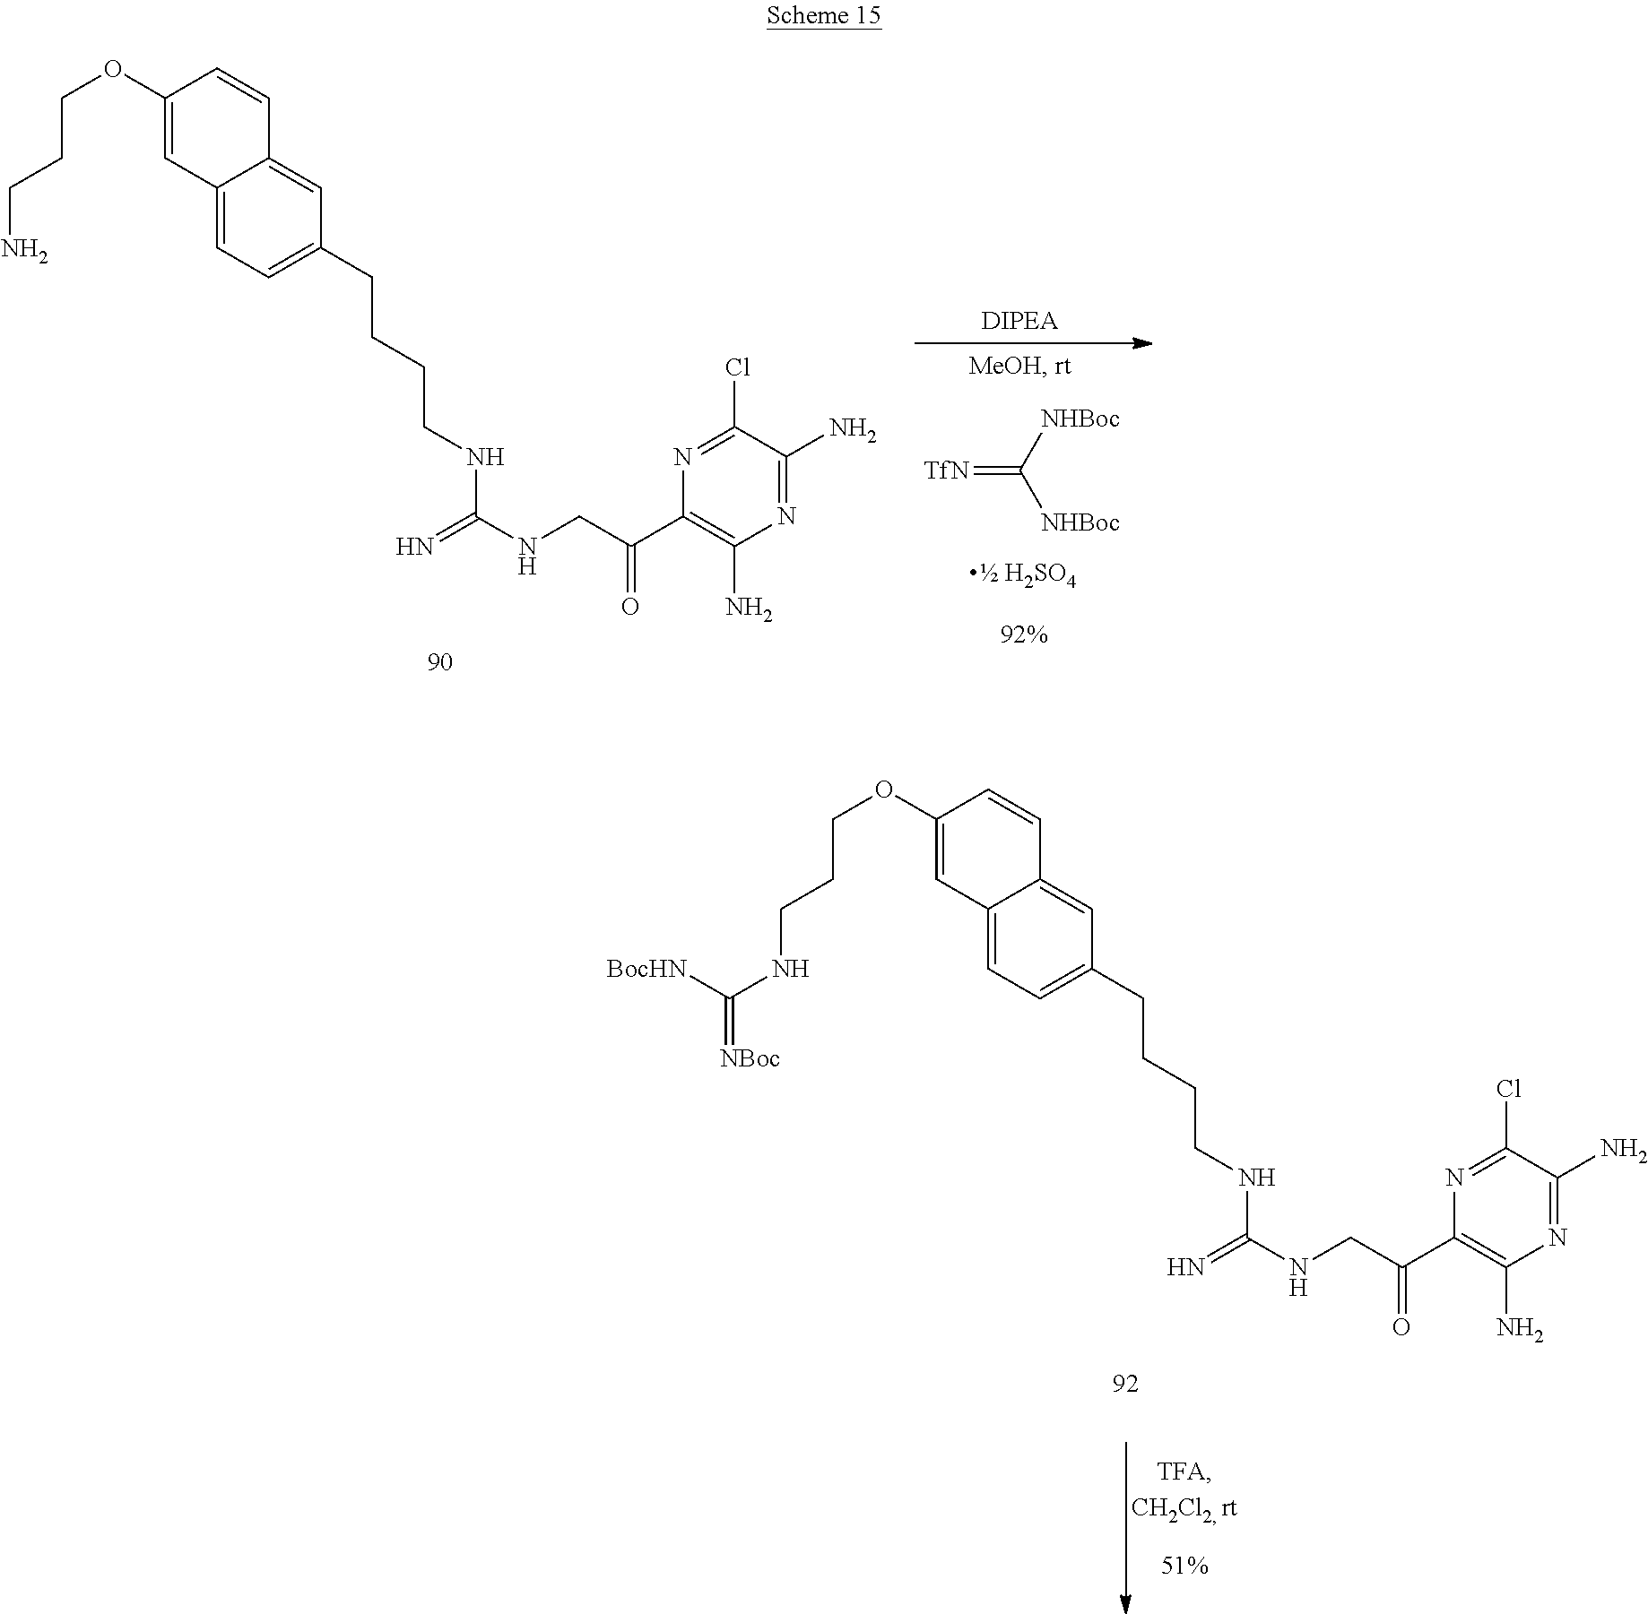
[NHBoc]C([NHBoc])=[TfN].C12=CC=C(CCCCNC(NCC(C3=C(N)N=C(N)C(Cl)=N3)=O)=N)C=C1C=CC(OCCCN)=C2.C12=CC=C(CCCCNC(NCC(C3=C(N)N=C(N)C(Cl)=N3)=O)=N)C=C1C=CC(OCCCNC(=[NBoc])[BocHN])=C2
